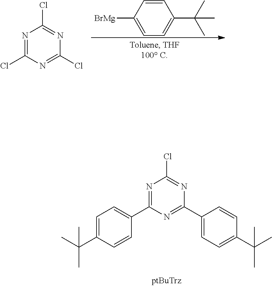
C1=C(C(C)(C)C)C=CC(C2=NC(Cl)=NC(C3=CC=C(C(C)(C)C)C=C3)=N2)=C1.C1=CC([BrMg])=CC=C1C(C)(C)C.N1=C(Cl)N=C(Cl)N=C1Cl
